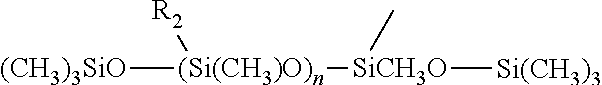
[(CH3)3SiO][(Si(CH3)O)n]([SiCH3O]([Si(CH3)3])C)[R2]
